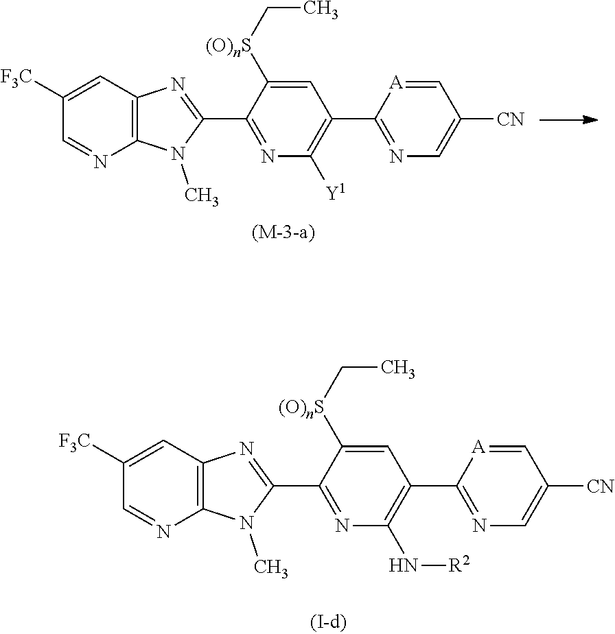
C12=C(C=C([F3C])C=N1)N=C(C1=NC([Y1])=C(C3=NC=C([CN])C=[A]3)C=C1[(O)nS]CC)N2C.C12=C(C=C([F3C])C=N1)N=C(C1=NC(N[R2])=C(C3=NC=C([CN])C=[A]3)C=C1[(O)nS]CC)N2C
